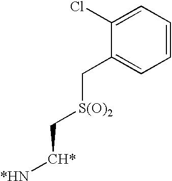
C1(Cl)=CC=CC=C1C[S(O)2]C[CH*][*HN]
